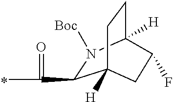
C1(C(=O)C)N([Boc])C2([H])CCC1([H])CC2F
